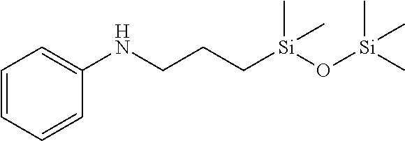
C(CC[Si](O[Si](C)(C)C)(C)C)NC1=CC=CC=C1
